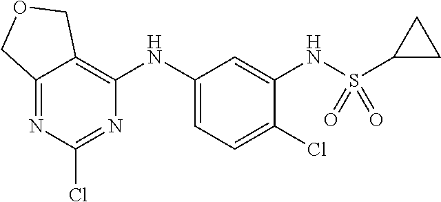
C12=NC(Cl)=NC(NC3=CC=C(Cl)C(NS(C4CC4)(=O)=O)=C3)=C1COC2
